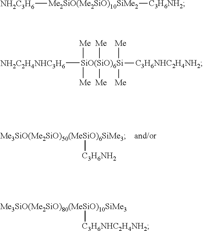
[Me3SiO(Me2SiO)50(MeSiO)6SiMe3][C3H6NH2].[Me3SiO(Me2SiO)80(MeSiO)10SiMe3][C3H6NHC2H4NH2].[NH2C3H6][Me2SiO(Me2SiO)10SiMe2][C3H6NH2].[NH2C2H4NHC3H6][SiO(SiO)6Si]([C3H6NHC2H4NH2])([Me])([Me])([Me])([Me])([Me])[Me]
